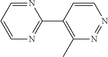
C1=CN=NC(C)=C1C1=NC=CC=N1
